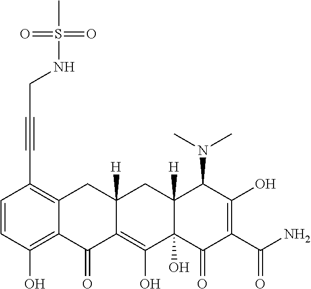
C1=CC(O)=C2C(=C1C#CCNS(=O)(=O)C)CC1([H])C(=C(O)C3(O)C([H])(C1)C(N(C)C)C(O)=C(C(N)=O)C3=O)C2=O
